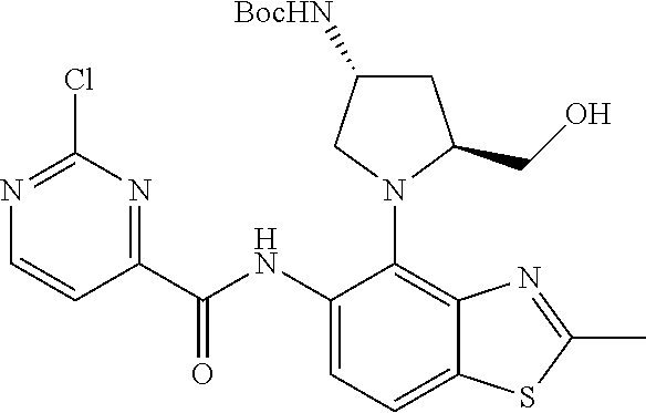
C1(NC(C2=NC(Cl)=NC=C2)=O)=CC=C2C(=C1N1C(CO)CC([BocHN])C1)N=C(C)S2
